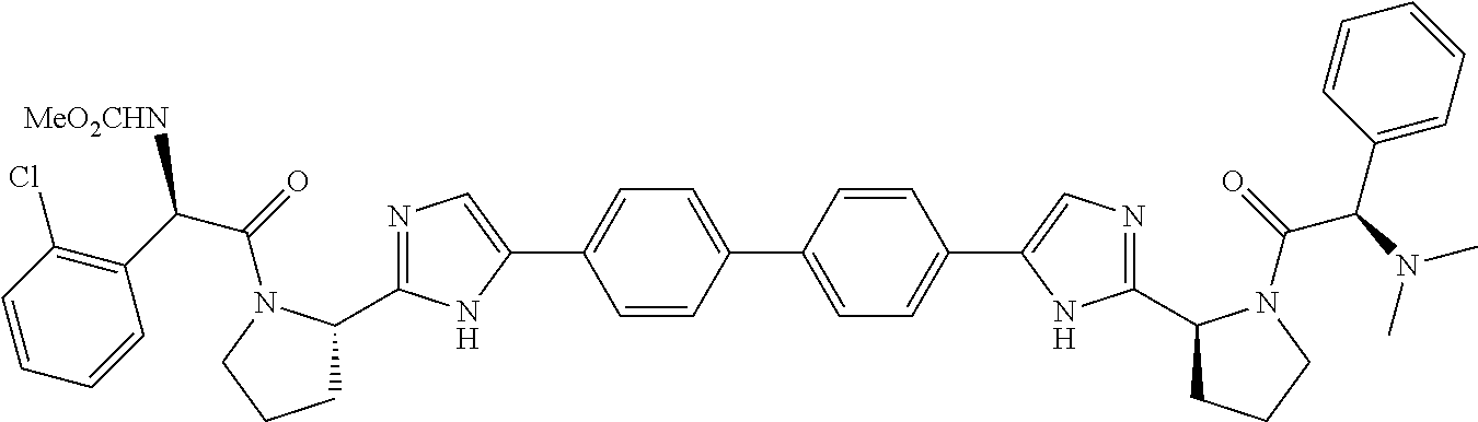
N1=C(C2CCCN2C(=O)C(C2=C(Cl)C=CC=C2)[MeO2CHN])NC(C2=CC=C(C3=CC=C(C4=CN=C(C5CCCN5C(=O)C(N(C)C)C5=CC=CC=C5)N4)C=C3)C=C2)=C1
